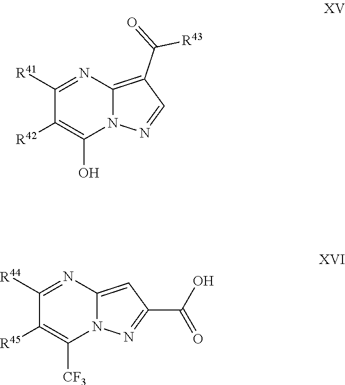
C1([R41])=NC2=C(C(=O)[R43])C=NN2C(O)=C1[R42].C1([R44])=NC2=CC(C(O)=O)=NN2C([CF3])=C1[R45]
